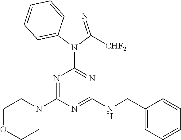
N1=C(N2CCOCC2)N=C(NCC2=CC=CC=C2)N=C1N1C([CHF2])=NC2=CC=CC=C12
